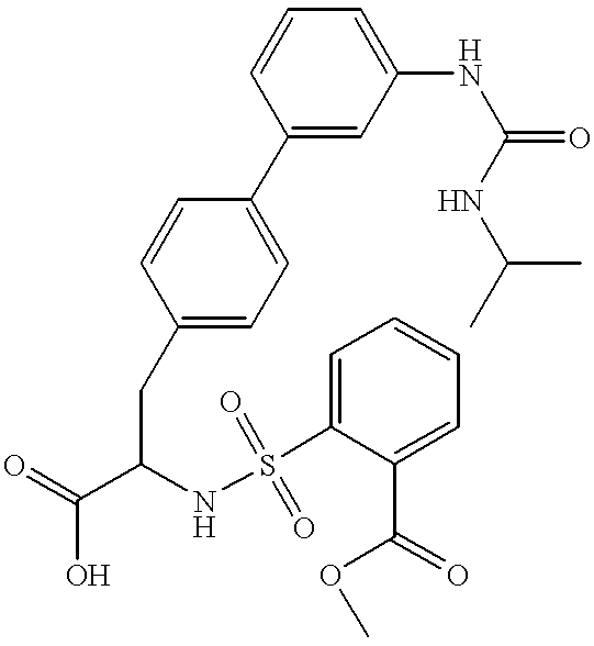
C1(C2=CC=C(CC(C(=O)O)NS(=O)(C3=CC=CC=C3C(OC)=O)=O)C=C2)=CC(NC(=O)NC(C)C)=CC=C1
